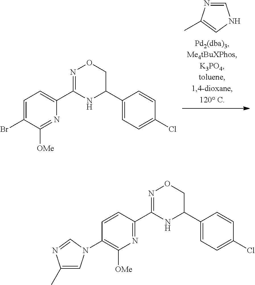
C1=C(Br)C([OMe])=NC(C2=NOCC(C3=CC=C(Cl)C=C3)N2)=C1.C1=NC(C)=CN1.C1=CC(C2=NOCC(C3=CC=C(Cl)C=C3)N2)=NC([OMe])=C1N1C=C(C)N=C1
